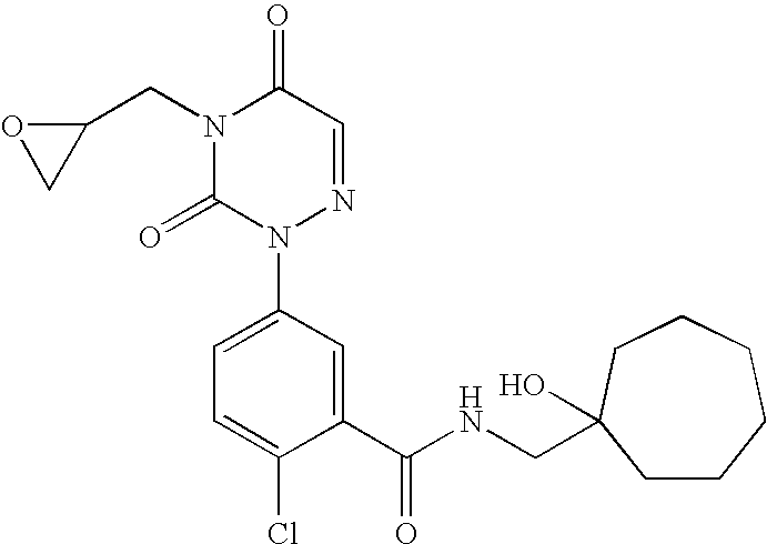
C1(C(NCC2(O)CCCCCC2)=O)=CC(N2N=CC(=O)N(CC3OC3)C2=O)=CC=C1Cl
